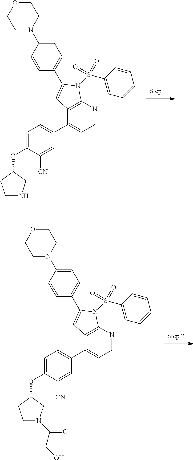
C1(C2=CC=NC3=C2C=C(C2=CC=C(N4CCOCC4)C=C2)N3S(=O)(=O)C2=CC=CC=C2)=CC=C(OC2CCNC2)C([CN])=C1.C1(C2=CC=NC3=C2C=C(C2=CC=C(N4CCOCC4)C=C2)N3S(=O)(=O)C2=CC=CC=C2)=CC=C(OC2CCN(C(CO)=O)C2)C([CN])=C1
